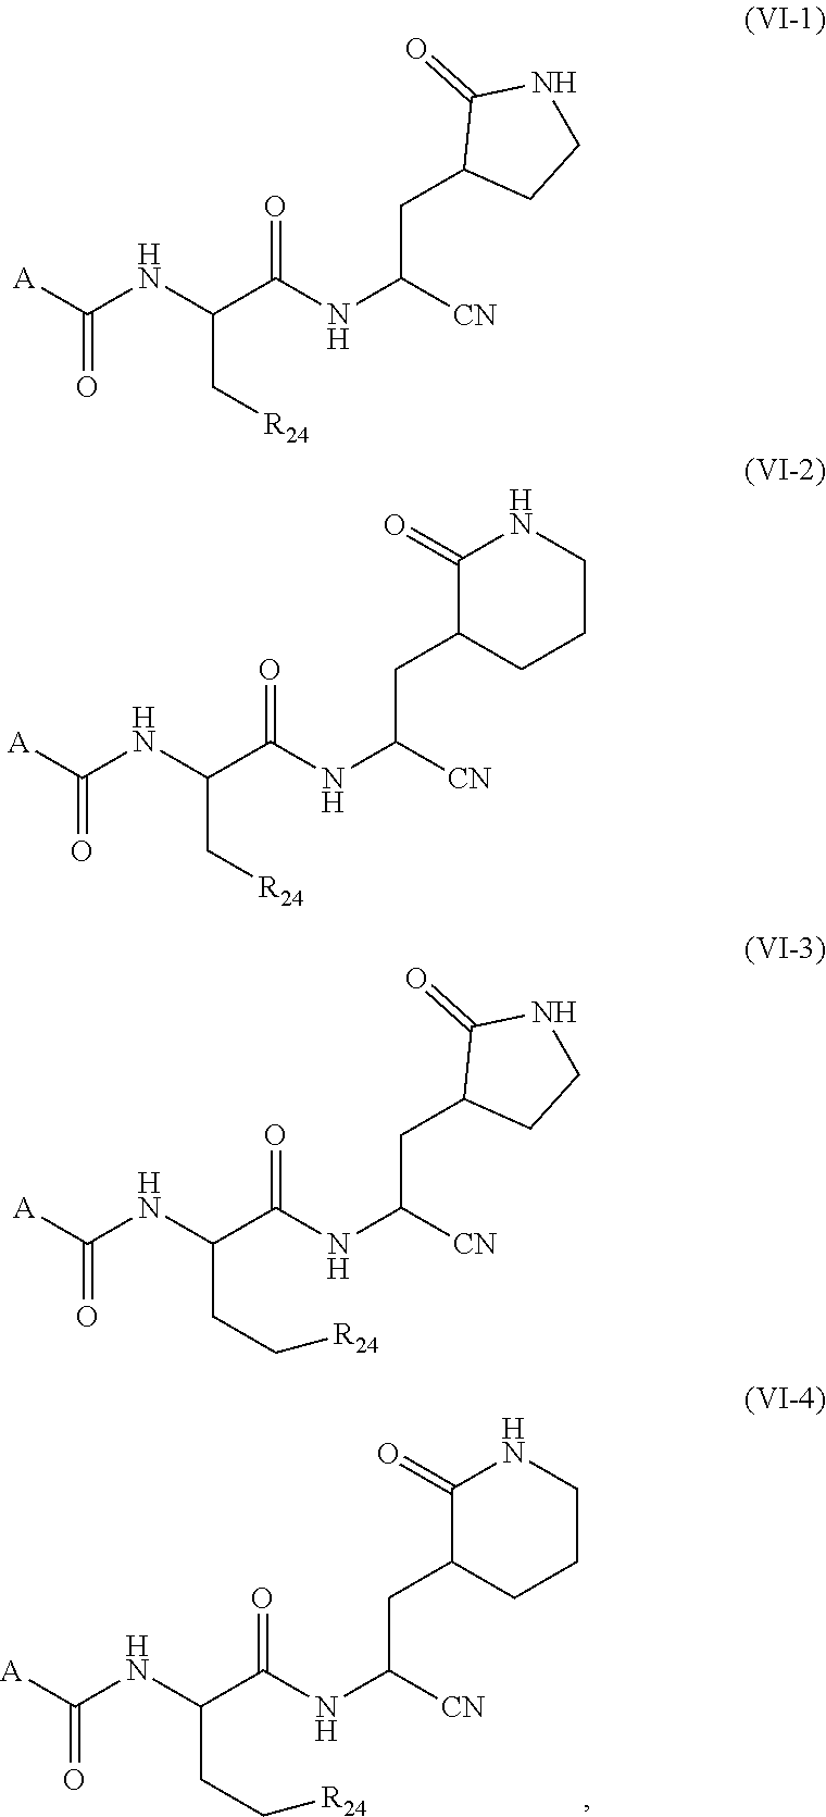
[A]C(NC(C(NC([CN])CC1CCNC1=O)=O)CC[R24])=O.[A]C(NC(C(NC([CN])CC1CCNC1=O)=O)C[R24])=O.[A]C(NC(C(NC([CN])CC1CCCNC1=O)=O)C[R24])=O.[A]C(NC(C(NC([CN])CC1CCCNC1=O)=O)CC[R24])=O
